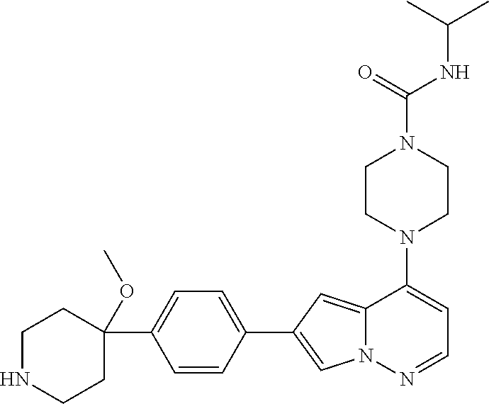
N1(C2=CC=NN3C2=CC(C2=CC=C(C4(OC)CCNCC4)C=C2)=C3)CCN(C(NC(C)C)=O)CC1
